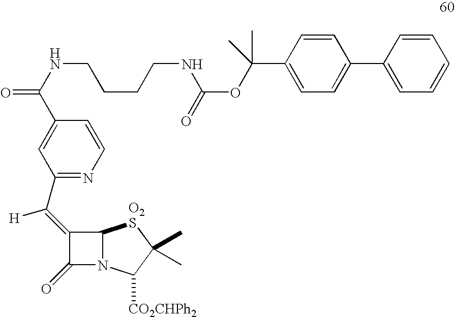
C1(=O)N2C([O2S]C(C)(C)C2[CO2CHPh2])C1=C(C1=NC=CC(C(NCCCCNC(OC(C2=CC=C(C3=CC=CC=C3)C=C2)(C)C)=O)=O)=C1)[H]
